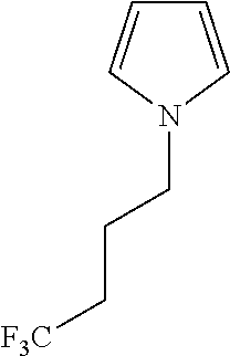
C1=CN(CCC[F3C])C=C1
